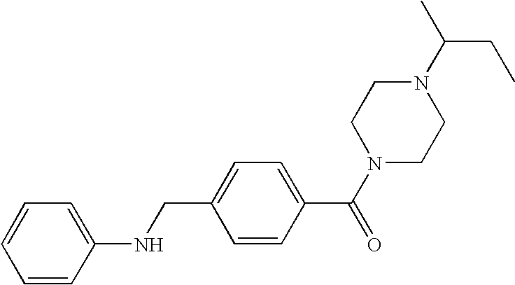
N1(C(C)CC)CCN(C(C2=CC=C(CNC3=CC=CC=C3)C=C2)=O)CC1
